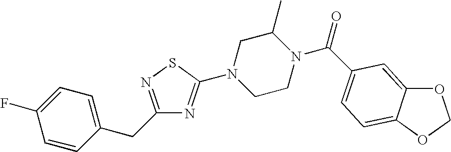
C1=CC(CC2=NSC(N3CCN(C(=O)C4=CC=C5C(=C4)OCO5)C(C)C3)=N2)=CC=C1F
